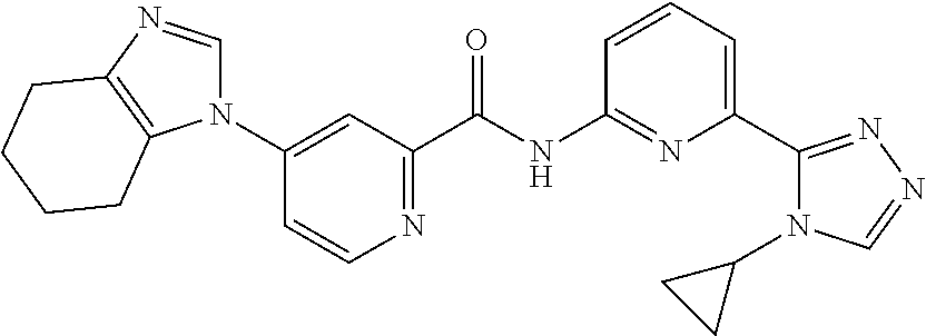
C1(N2C=NC3=C2CCCC3)=CC(C(NC2=NC(C3=NN=CN3C3CC3)=CC=C2)=O)=NC=C1
